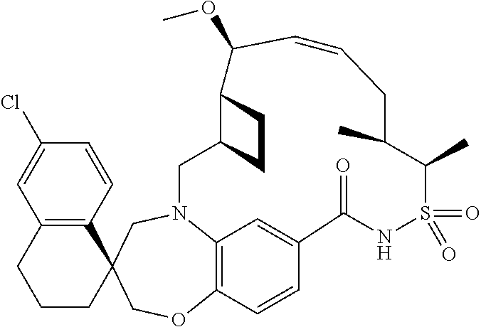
C1CC2(C3=C(C1)C=C(Cl)C=C3)COC1=C3N(C2)CC2C(CC2)C(OC)C=CCC(C)C(C)S(=O)(=O)NC(=O)C(=C3)C=C1
